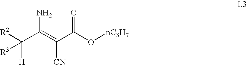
C(C(=C(C(O[nC3H7])=O)[CN])N)([H])([R2])[R3]
